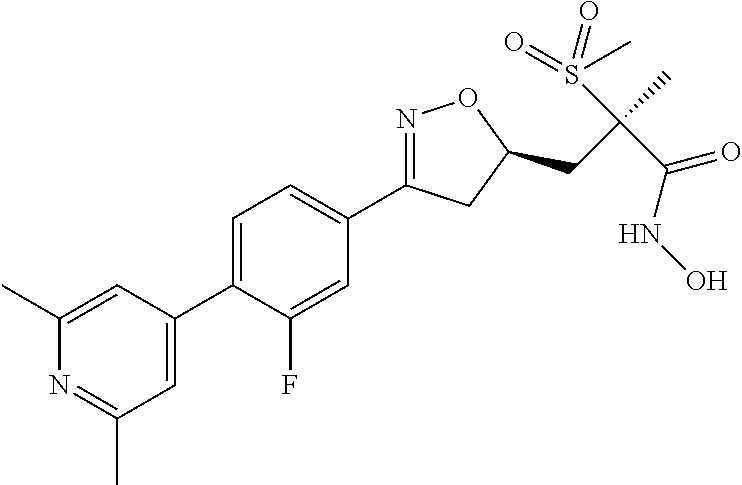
C1=C(C2=CC(C)=NC(C)=C2)C(F)=CC(C2=NOC(CC(C)(S(=O)(C)=O)C(NO)=O)C2)=C1
